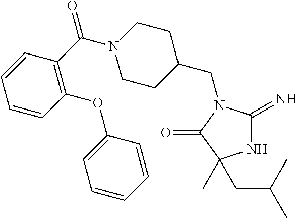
N1C(=N)N(CC2CCN(C(C3=C(OC4=CC=CC=C4)C=CC=C3)=O)CC2)C(=O)C1(CC(C)C)C
